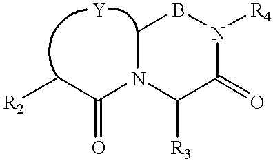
C1N(C(C[R2])=O)C([R3])C(=O)N([R4])B1.[Y]
